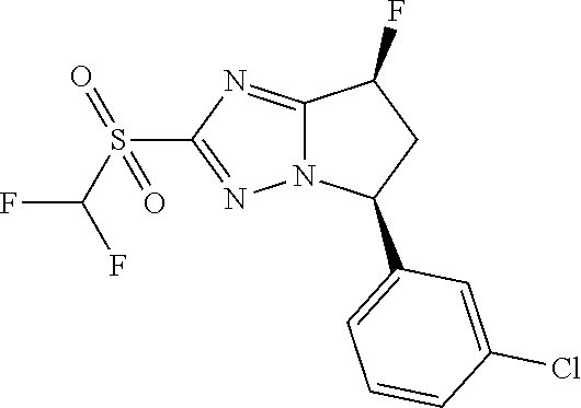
C12=NC(S(=O)(C(F)F)=O)=NN1C(C1=CC=CC(Cl)=C1)CC2F
